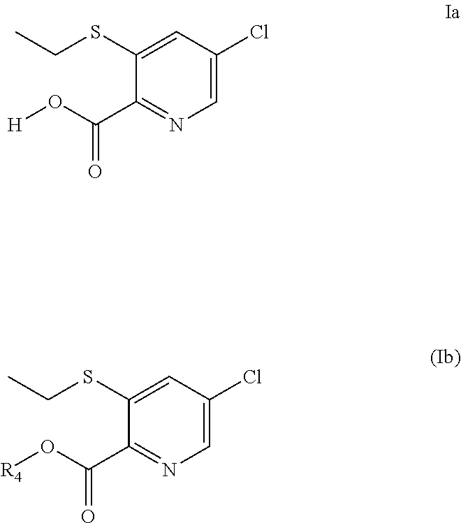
S(C1=CC(Cl)=CN=C1C(O[H])=O)CC.S(C1=CC(Cl)=CN=C1C(O[R4])=O)CC
